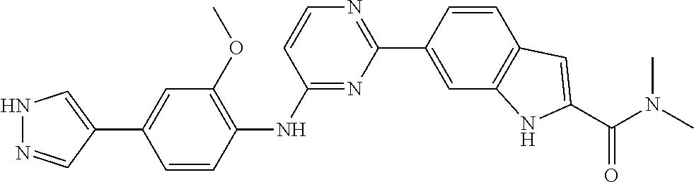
N1N=CC(C2=CC(OC)=C(NC3=NC(C4=CC5=C(C=C4)C=C(C(N(C)C)=O)N5)=NC=C3)C=C2)=C1
